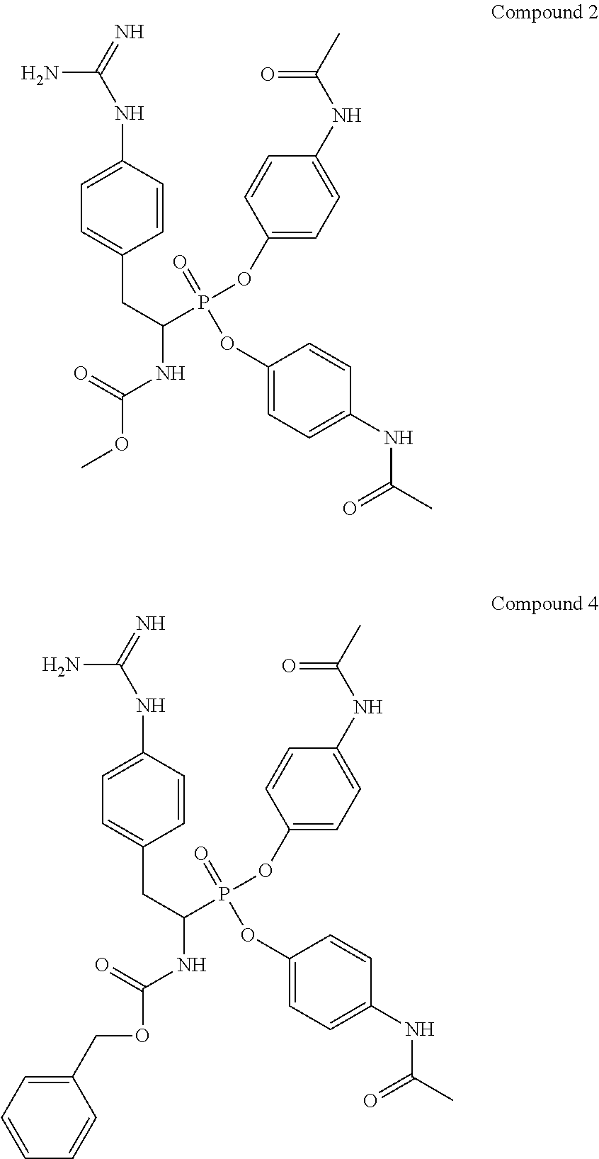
NC(=N)NC1=CC=C(CC(NC(=O)OC)P(OC2=CC=C(NC(C)=O)C=C2)(=O)OC2=CC=C(NC(C)=O)C=C2)C=C1.NC(=N)NC1=CC=C(CC(NC(=O)OCC2=CC=CC=C2)P(OC2=CC=C(NC(C)=O)C=C2)(=O)OC2=CC=C(NC(C)=O)C=C2)C=C1
